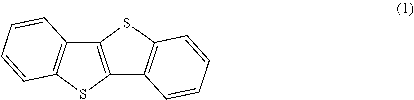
C12=C(SC3=C1C=CC=C3)C1=C(S2)C=CC=C1
